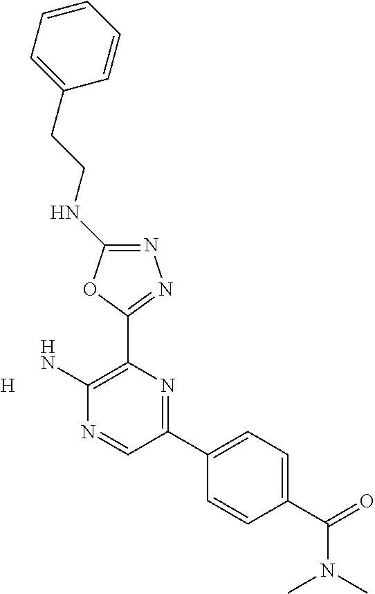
N1=C(NCCC2=CC=CC=C2)OC(C2=C(N)N=CC(C3=CC=C(C(=O)N(C)C)C=C3)=N2)=N1.[H]
